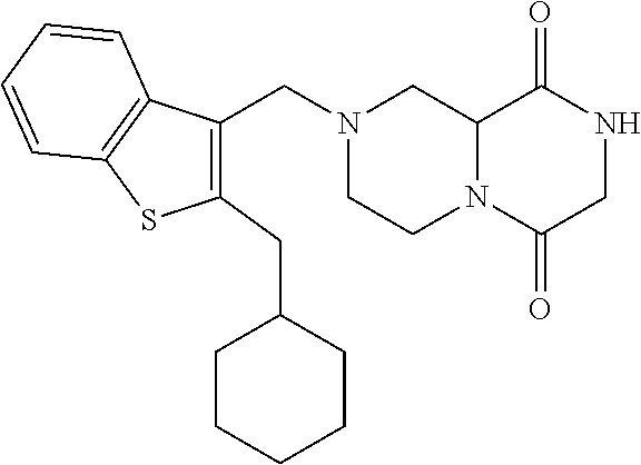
C12N(C(=O)CNC1=O)CCN(CC1=C(CC3CCCCC3)SC3=C1C=CC=C3)C2
